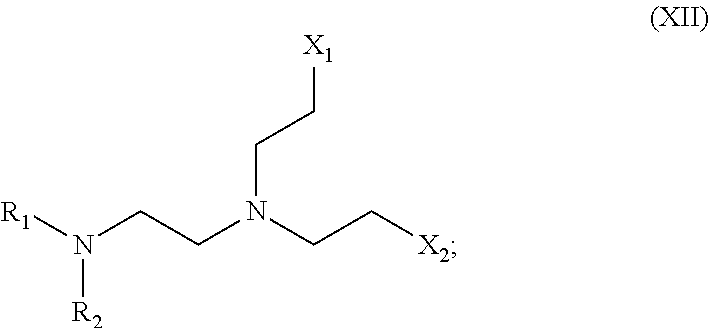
N(CCN(CC[X2])CC[X1])([R1])[R2]
